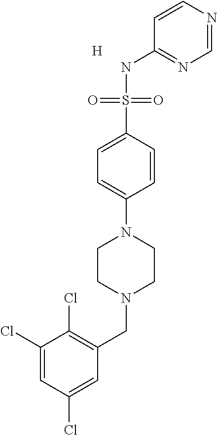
C1=NC=CC(NS(C2=CC=C(N3CCN(CC4=C(Cl)C(Cl)=CC(Cl)=C4)CC3)C=C2)(=O)=O)=N1.[H]
